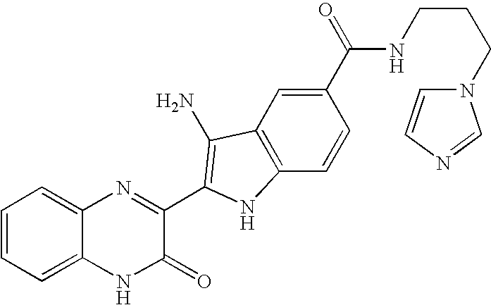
C1=C2C(=CC=C1)N=C(C1=C(N)C3=C(C=CC(C(=O)NCCCN4C=CN=C4)=C3)N1)C(=O)N2
